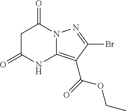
C1C(=O)NC2=C(C(=O)OCC)C(Br)=NN2C1=O
